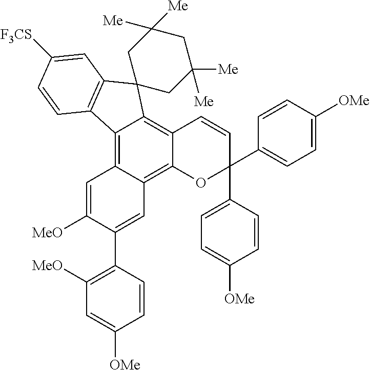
C12=C3C(=C4C(=C1C1(C5=C2C=CC([F3CS])=C5)CC([Me])([Me])CC([Me])([Me])C1)C=CC(C1=CC=C([OMe])C=C1)(C1=CC=C([OMe])C=C1)O4)C=C(C1=C([MeO])C=C([OMe])C=C1)C([MeO])=C3
